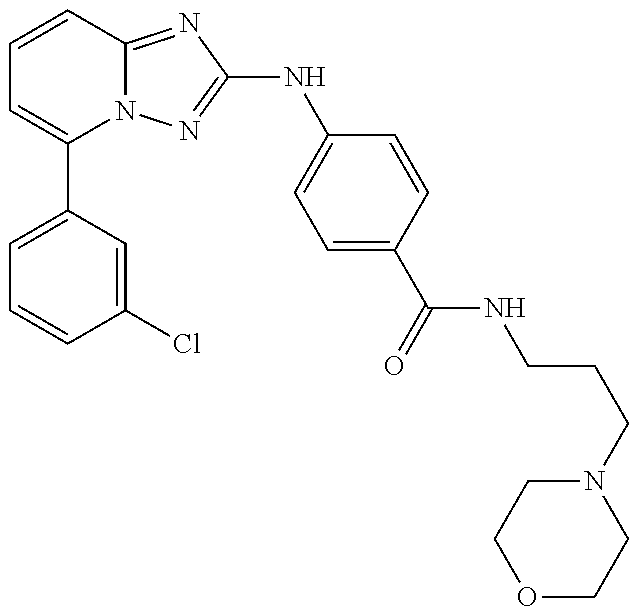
C1=C(C2=CC=CC3=NC(NC4=CC=C(C(=O)NCCCN5CCOCC5)C=C4)=NN23)C=C(Cl)C=C1
